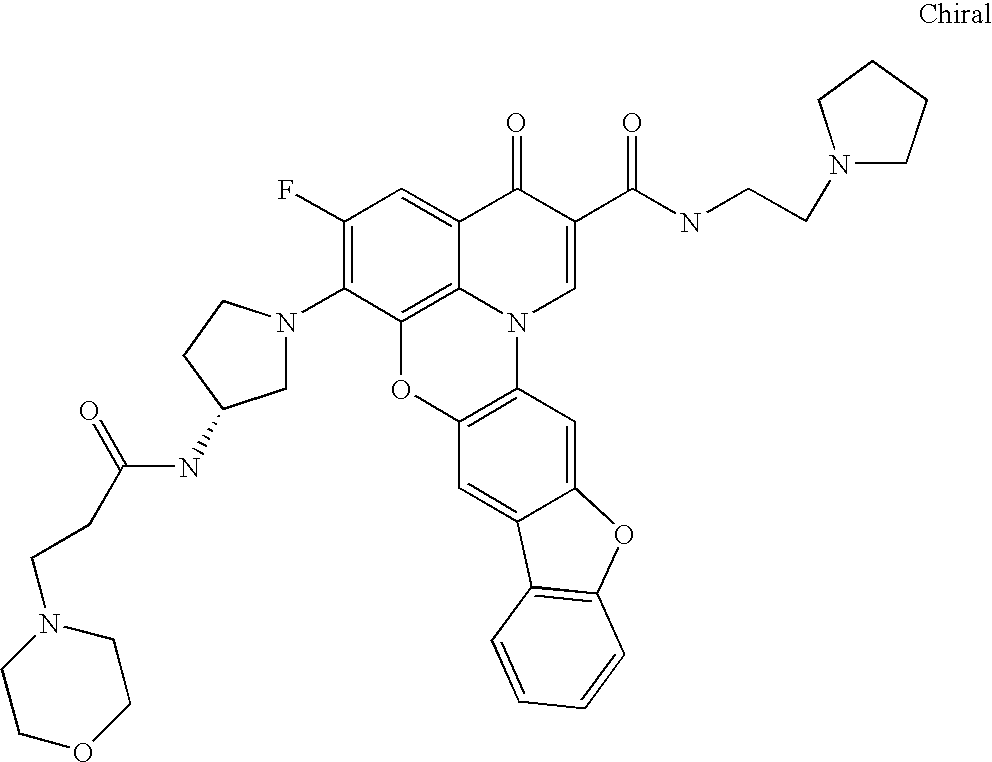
C1(F)=C(N2CC(NC(=O)CCN3CCOCC3)CC2)C2=C3C(=C1)C(=O)C(C(=O)NCCN1CCCC1)=CN3C1=C(O2)C=C2C(=C1)OC1=C2C=CC=C1
